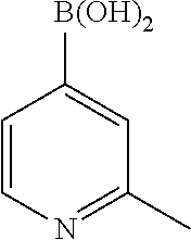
C1=CN=C(C)C=C1[B(OH)2]
